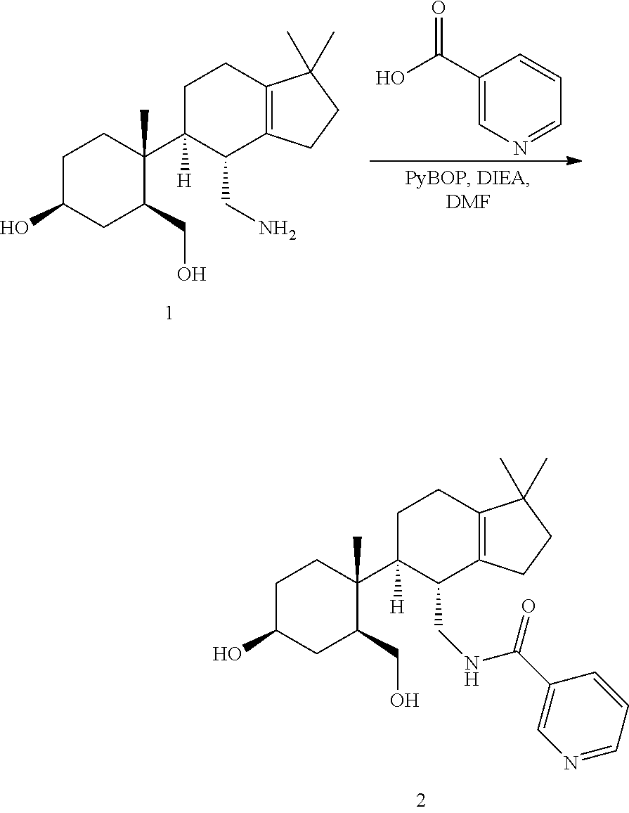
C1C(O)CC(CO)C(C2([H])C(CNC(=O)C3=CN=CC=C3)C3=C(CC2)C(C)(C)CC3)(C)C1.C1C(O)CC(CO)C(C2([H])C(CN)C3=C(CC2)C(C)(C)CC3)(C)C1.C1(C(=O)O)=CN=CC=C1
